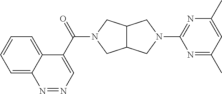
C12C(CN(C(=O)C3=CN=NC4=CC=CC=C43)C1)CN(C1=NC(C)=CC(C)=N1)C2
